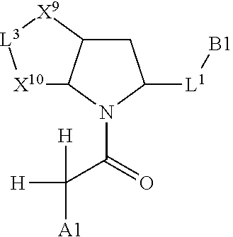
C1C2C(N(C(C([A1])([H])[H])=O)C1[L1][B1])[X10][L3][X9]2
